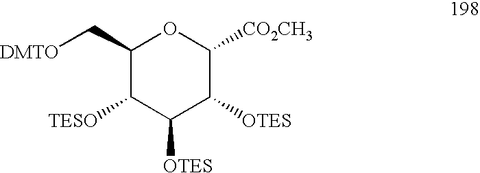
C1(C[DMTO])C([TESO])C([OTES])C([OTES])C([CO2CH3])O1
